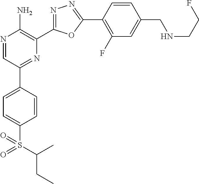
N1=CC(C2=CC=C(S(C(CC)C)(=O)=O)C=C2)=NC(C2=NN=C(C3=C(F)C=C(CNCCF)C=C3)O2)=C1N
